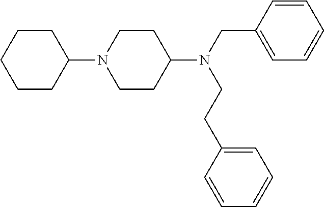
C1(N2CCC(N(CC3=CC=CC=C3)CCC3=CC=CC=C3)CC2)CCCCC1
